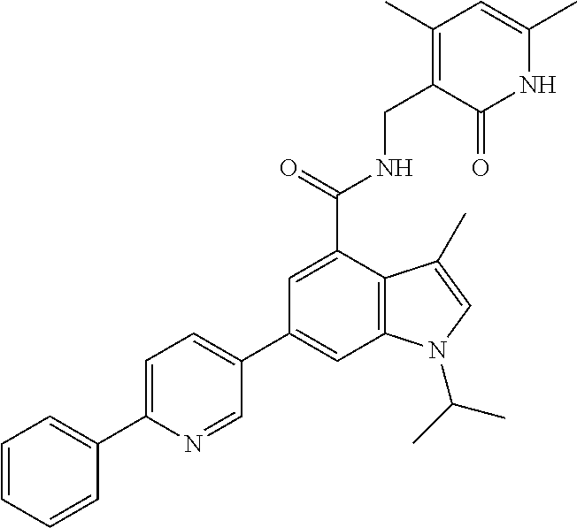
C1=C(C(NCC2=C(C)C=C(C)NC2=O)=O)C2=C(C=C1C1=CC=C(C3=CC=CC=C3)N=C1)N(C(C)C)C=C2C
